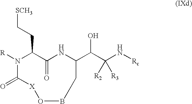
C(C1NC(=O)C(CC[SCH3])N([R])C(=O)[X]OBC1)(C(N[Rc])([R2])[R3])O
